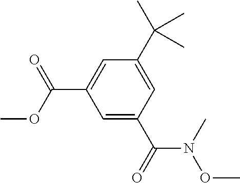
C1=C(C(=O)N(C)OC)C=C(C(C)(C)C)C=C1C(OC)=O
